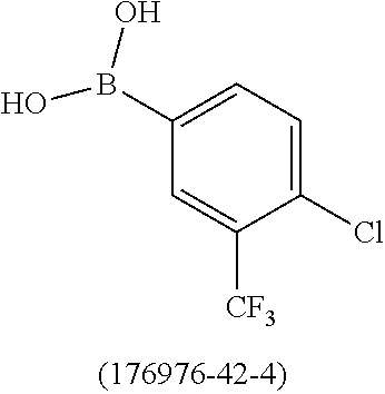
[CF3]C1=CC(B(O)O)=CC=C1Cl
